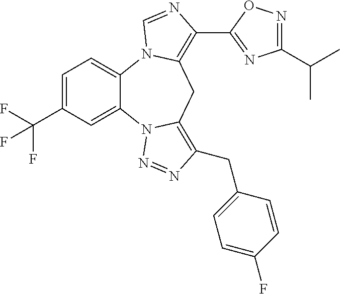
C1=C(C(F)(F)F)C=C2C(=C1)N1C(=C(C3=NC(C(C)C)=NO3)N=C1)CC1=C(CC3=CC=C(F)C=C3)N=NN21
